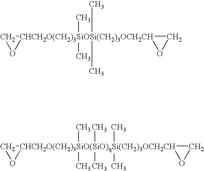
[CHCH2O(CH2)3SiOSi(CH2)3OCH2CH]12(C)(C)(C)(C)(CO1)OC2.[CHCH2O(CH2)3SiO(SiO)qSi(CH2)3OCH2CH]12(C)(C)(C)(C)(C)(C)(CO1)OC2
